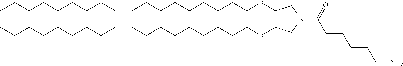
O(CCCCCCCCC=CCCCCCCCC)CCN(CCOCCCCCCCCC=CCCCCCCCC)C(CCCCCN)=O
